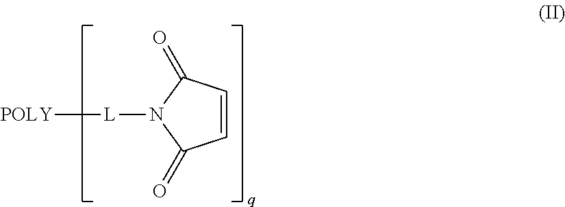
C1=CC(=O)N([L][POLY])C1=O
